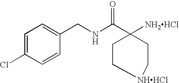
C1=C(Cl)C=CC(CNC(C2([NH2HCl])CC[NHHCl]CC2)=O)=C1
